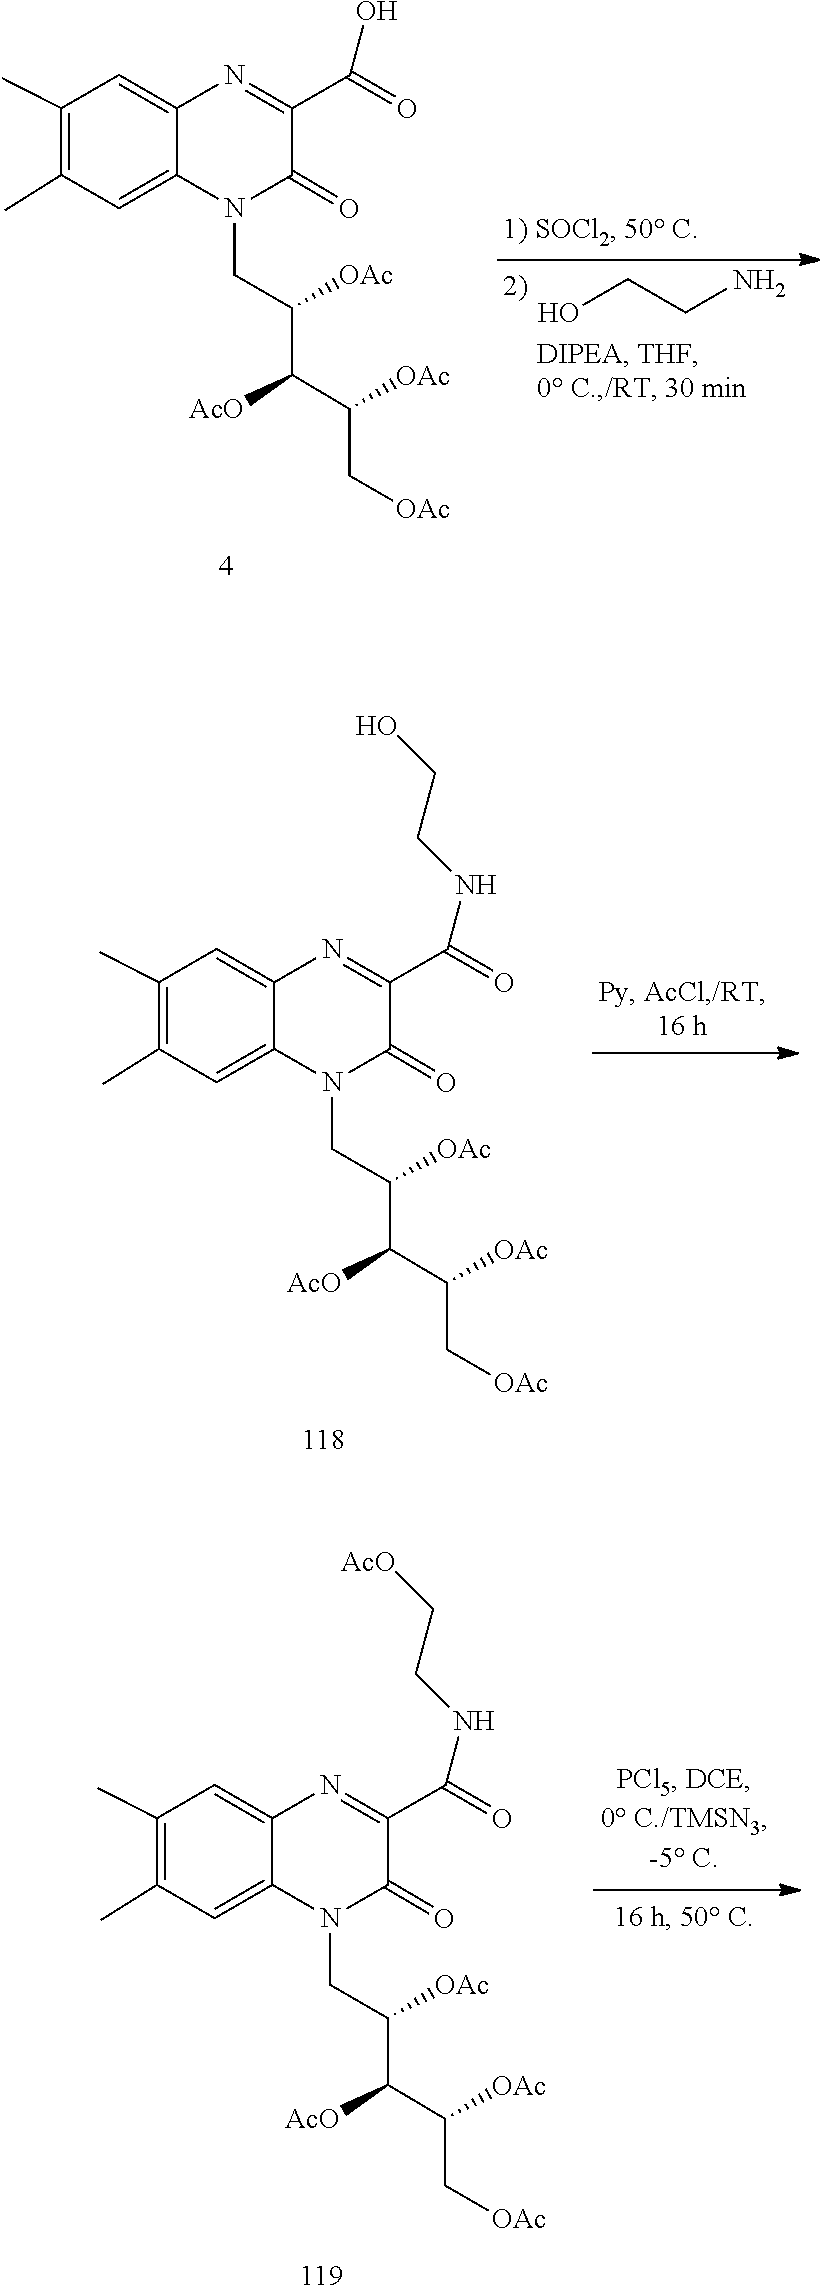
C(C[OAc])(C(C(CN1C(=O)C(C(=O)NCCO)=NC2=CC(C)=C(C)C=C12)[OAc])[AcO])[OAc].C(C[OAc])(C(C(CN1C(=O)C(C(=O)NCC[AcO])=NC2=CC(C)=C(C)C=C12)[OAc])[AcO])[OAc].C(C[OAc])(C(C(CN1C(=O)C(C(=O)O)=NC2=CC(C)=C(C)C=C12)[OAc])[AcO])[OAc].OCCN
